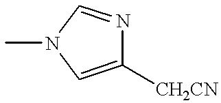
C1([CH2CN])=CN(C)C=N1
